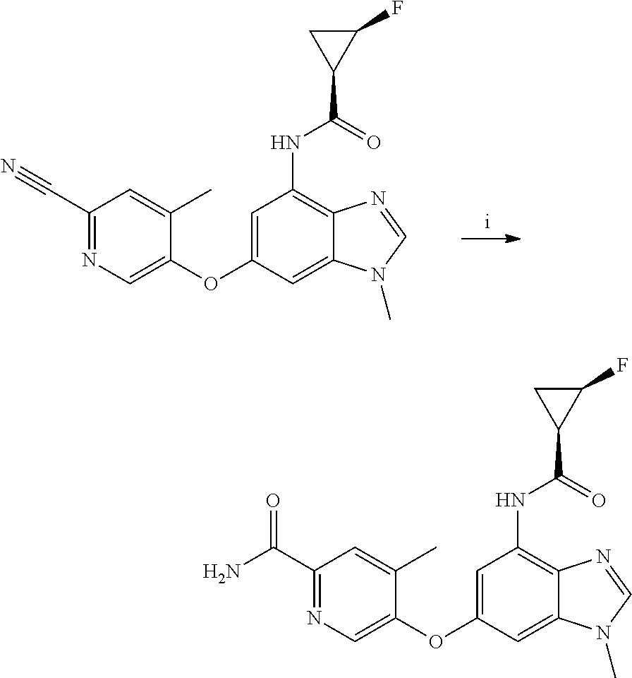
C1(C#N)=NC=C(OC2=CC(NC(C3C(F)C3)=O)=C3C(=C2)N(C)C=N3)C(C)=C1.C1(C(N)=O)=NC=C(OC2=CC(NC(C3C(F)C3)=O)=C3C(=C2)N(C)C=N3)C(C)=C1
